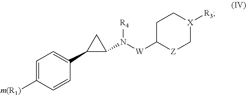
C1([m(R1)])=CC=C(C2C(N([W]C3CC[X]([R3])C[Z]3)[R4])C2)C=C1
